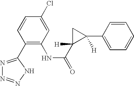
N1=C(C2=C(NC(=O)C3([H])C([H])(C4=CC=CC=C4)C3)C=C(Cl)C=C2)NN=N1
